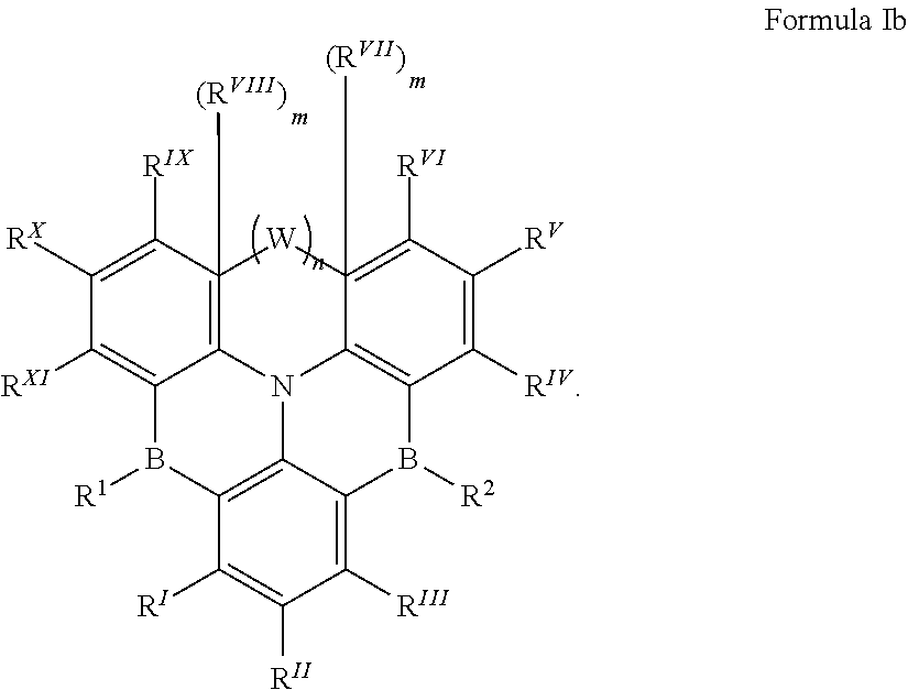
C12=C3C(=C([RIII])C([RII])=C1[RI])B([R2])C1=C4N3C3=C([(RVIII)])([W]C4([(RVII)])=C([RVI])C([RV])=C1[RIV])C([RIX])=C([RX])C([RXI])=C3B2[R1]
